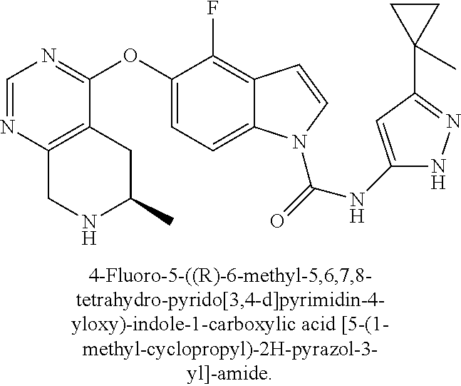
C1=NC2=C(C(OC3=CC=C4C(=C3F)C=CN4C(=O)NC3=CC(C4(C)CC4)=NN3)=N1)CC(C)NC2
